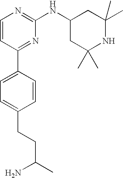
C1=CC(C2=CC=C(CCC(C)N)C=C2)=NC(NC2CC(C)(C)NC(C)(C)C2)=N1
